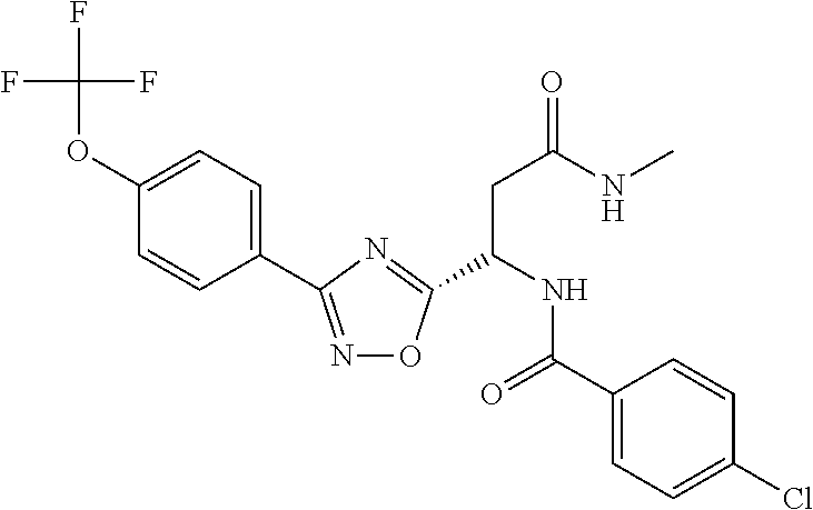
C1=C(OC(F)(F)F)C=CC(C2=NOC(C(CC(=O)NC)NC(=O)C3=CC=C(Cl)C=C3)=N2)=C1
